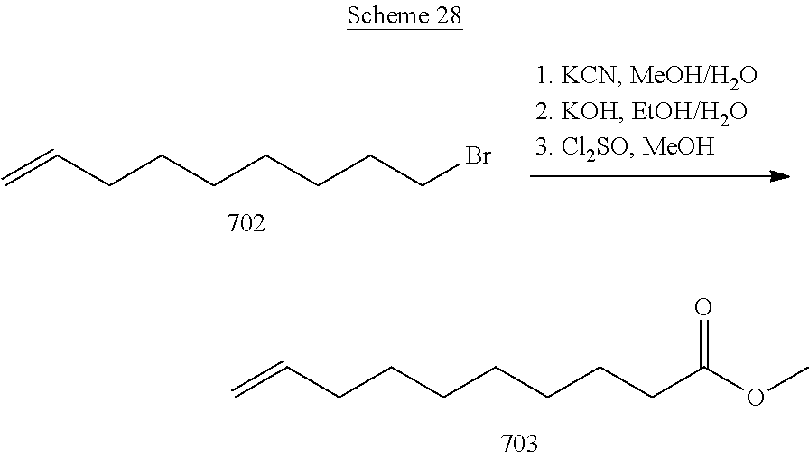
C=CCCCCCCCBr.C=CCCCCCCCC(OC)=O
